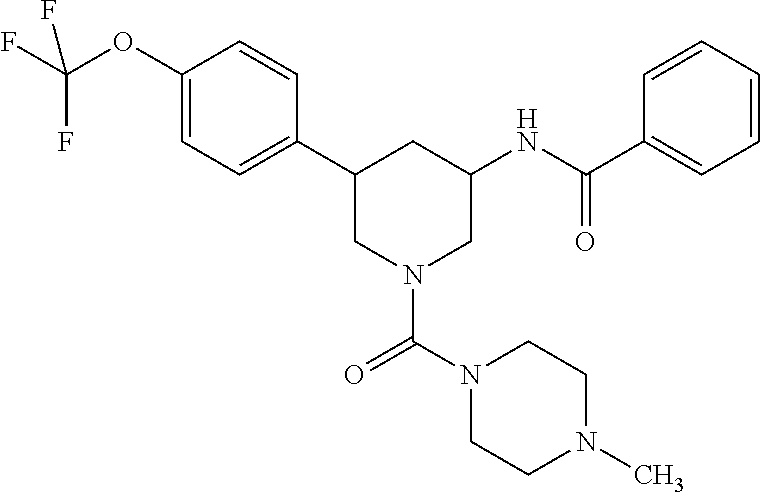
C1(OC(F)(F)F)=CC=C(C2CN(C(N3CCN(C)CC3)=O)CC(NC(C3=CC=CC=C3)=O)C2)C=C1
